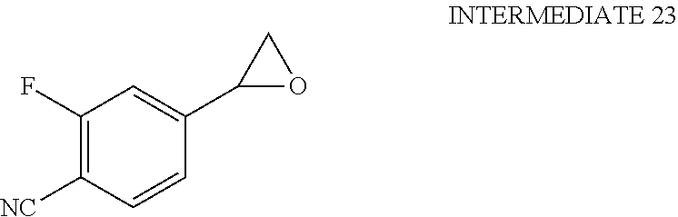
C1(F)=C([NC])C=CC(C2OC2)=C1
